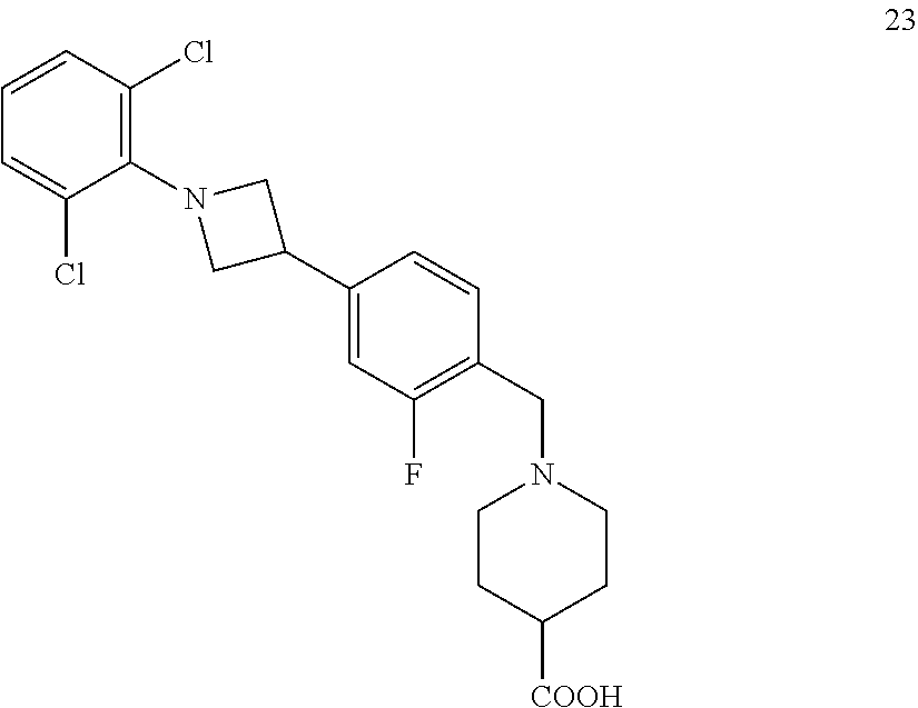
C1CC([COOH])CCN1CC1=C(F)C=C(C2CN(C3=C(Cl)C=CC=C3Cl)C2)C=C1
